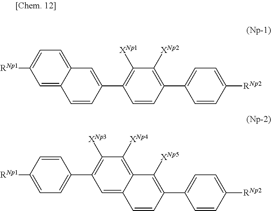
C1=CC(C2=CC=C([RNp2])C=C2)=C([XNp2])C([XNp1])=C1C1=CC2=CC=C([RNp1])C=C2C=C1.C1=C2C(=C([XNp4])C([XNp3])=C1C1=CC=C([RNp1])C=C1)C([XNp5])=C(C1=CC=C([RNp2])C=C1)C=C2
